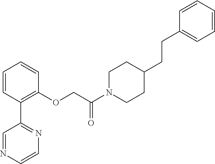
C1=CC(C2=NC=CN=C2)=C(OCC(N2CCC(CCC3=CC=CC=C3)CC2)=O)C=C1
